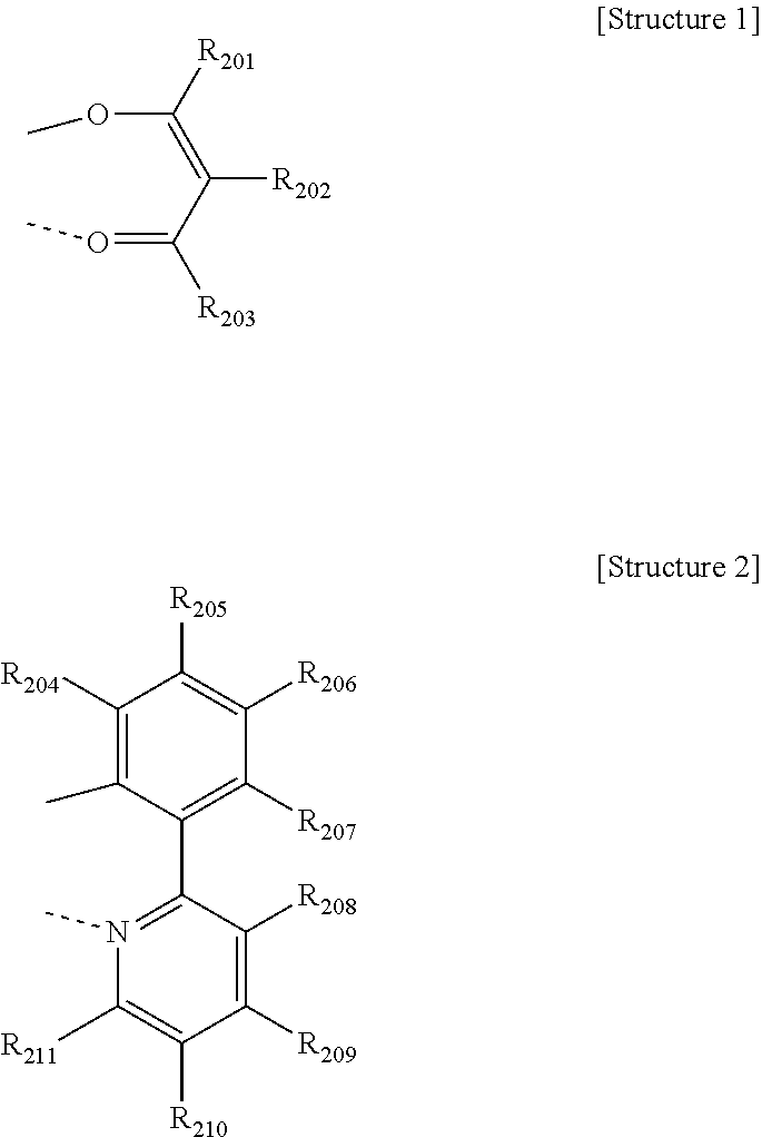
C1([R204])=C(C)C(C2=N(C)C([R211])=C([R210])C([R209])=C2[R208])=C([R207])C([R206])=C1[R205].O(C(=C(C(=OC)[R203])[R202])[R201])C
